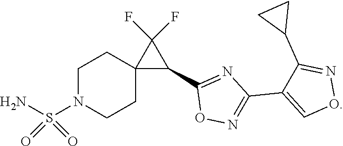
C1(C2=NC(C3=CON=C3C3CC3)=NO2)C(F)(F)C12CCN(S(N)(=O)=O)CC2
